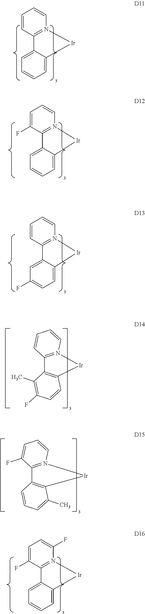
C1=CC=CN2=C1C1=CC=CC=C1[Ir]2.C1(F)=CC=CN2=C1C1=CC=CC=C1[Ir]2.C1=CC=CN2=C1C1=CC(F)=CC=C1[Ir]2.C12=N([Ir]C3=C1C(C)=C(F)C=C3)C=CC=C2.C12=N([Ir]C3=C1C=CC=C3C)C=CC=C2F.C1(F)=CC=C(F)N2=C1C1=CC=CC=C1[Ir]2
